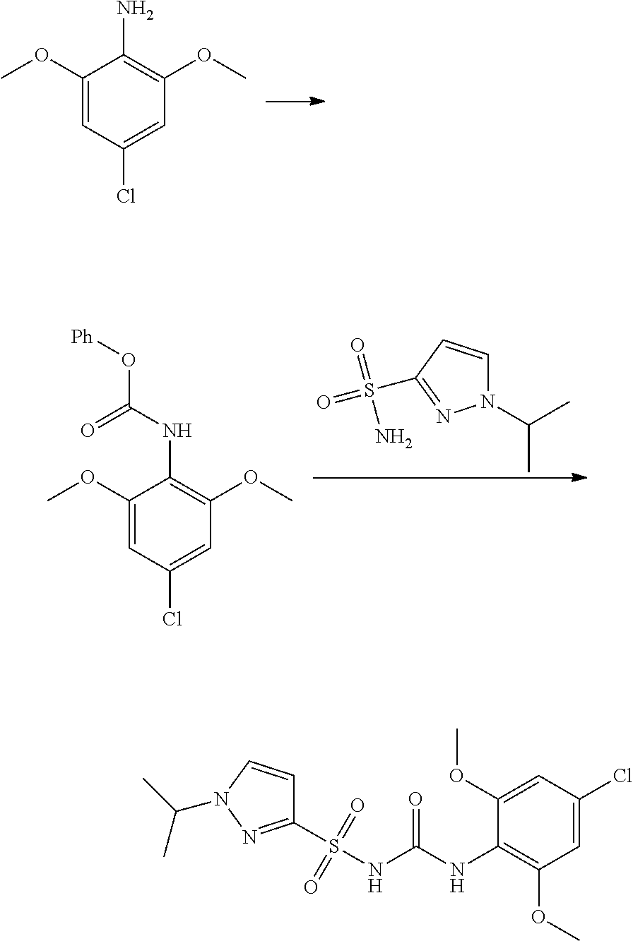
C1(OC)=CC(Cl)=CC(OC)=C1N.N1(C(C)C)C=CC(S(=O)(=O)N)=N1.C1(OC)=CC(Cl)=CC(OC)=C1NC(O[Ph])=O.N(C(NC1=C(OC)C=C(Cl)C=C1OC)=O)S(C1=NN(C(C)C)C=C1)(=O)=O
